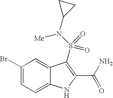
C1(Br)=CC=C2C(=C1)C(S(N([Me])C1CC1)(=O)=O)=C(C(N)=O)N2
